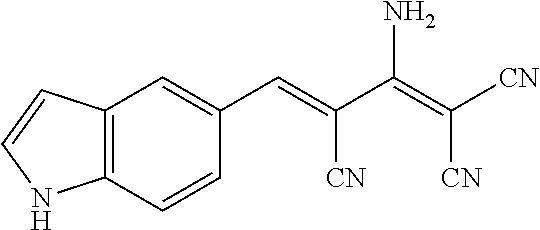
C12=C(C=CC(C=C([CN])C(N)=C([CN])[CN])=C1)NC=C2
